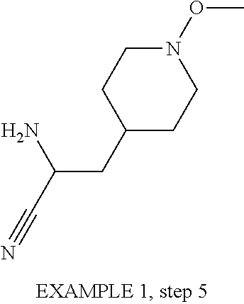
N1(OC)CCC(CC(N)C#N)CC1
